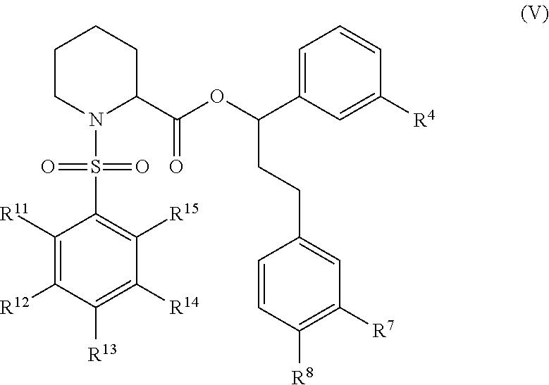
C1CN(S(=O)(=O)C2=C([R15])C([R14])=C([R13])C([R12])=C2[R11])C(C(OC(C2=CC=CC([R4])=C2)CCC2=CC([R7])=C([R8])C=C2)=O)CC1
